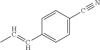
C1=C(C#N)C=CC(C=CC)=C1
